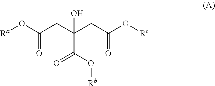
[Ra]OC(CC(CC(O[Rc])=O)(C(O[Rb])=O)O)=O
